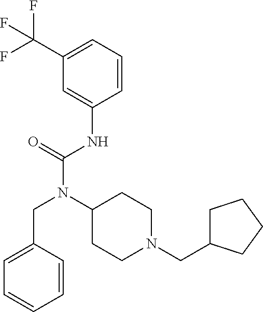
C1=C(CN(C(NC2=CC(C(F)(F)F)=CC=C2)=O)C2CCN(CC3CCCC3)CC2)C=CC=C1
